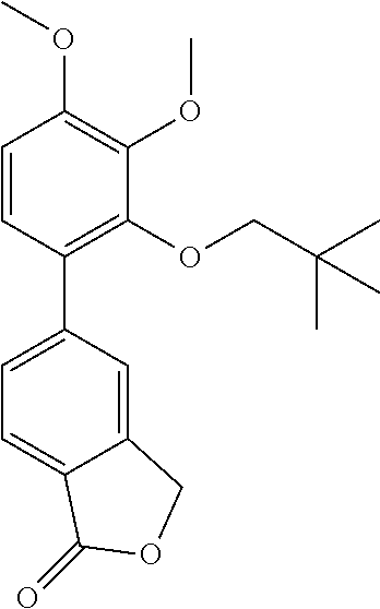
C1=CC(C2=CC=C3C(=C2)COC3=O)=C(OCC(C)(C)C)C(OC)=C1OC
